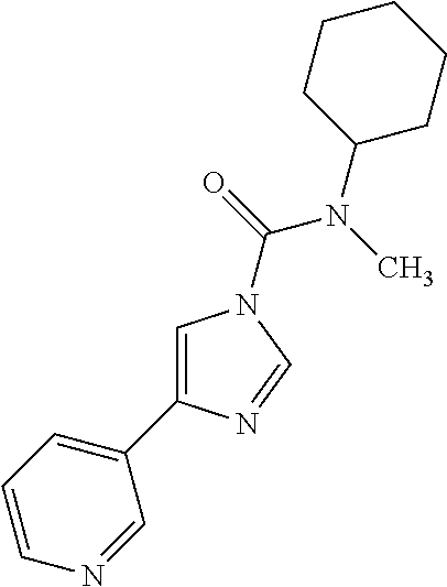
C1=C(C2=CC=CN=C2)N=CN1C(N(C1CCCCC1)C)=O
